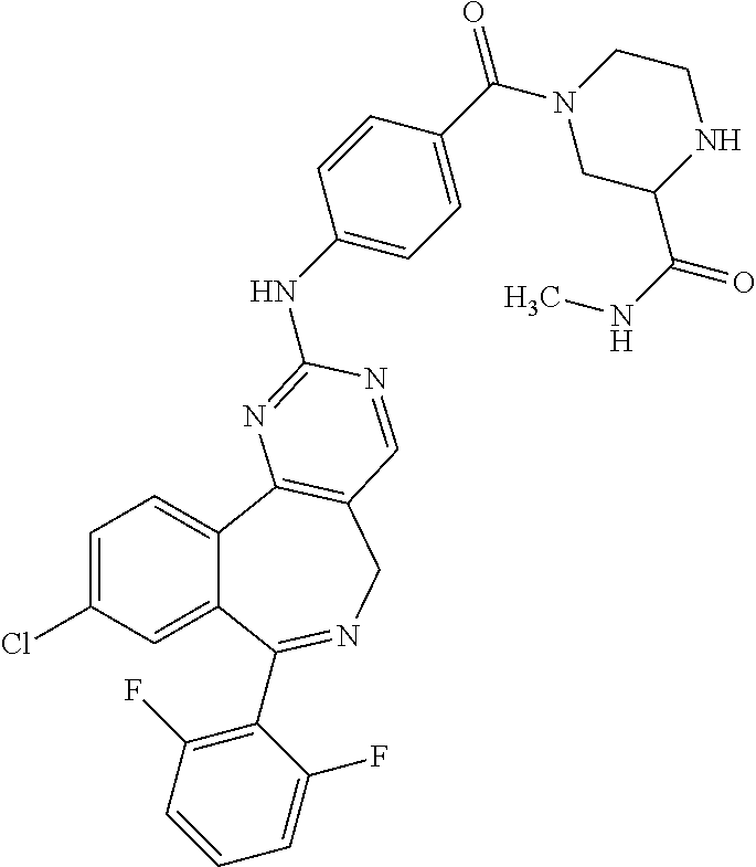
C1=C(Cl)C=C2C(=C1)C1=C(CN=C2C2=C(F)C=CC=C2F)C=NC(NC2=CC=C(C(N3CC(C(NC)=O)NCC3)=O)C=C2)=N1
